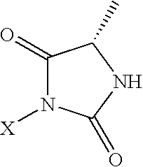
C1(=O)N([X])C(=O)NC1C
